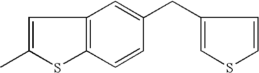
C1=C(C)SC2=C1C=C(CC1=CSC=C1)C=C2
